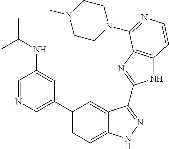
C1(C2=CN=CC(NC(C)C)=C2)=CC=C2C(=C1)C(C1=NC3=C(N1)C=CN=C3N1CCN(C)CC1)=NN2
